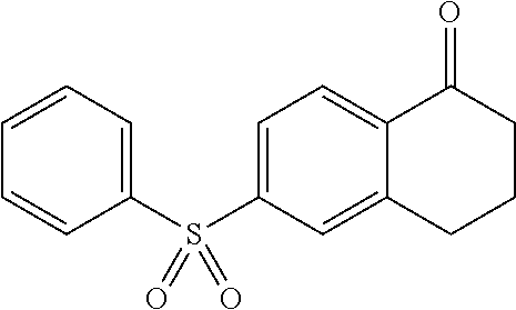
C1=CC=CC(S(C2=CC=C3C(=C2)CCCC3=O)(=O)=O)=C1
